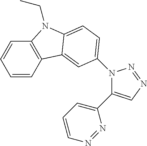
C1=CC2=C(C=C1)N(CC)C1=CC=C(N3C(C4=CC=CN=N4)=CN=N3)C=C21
